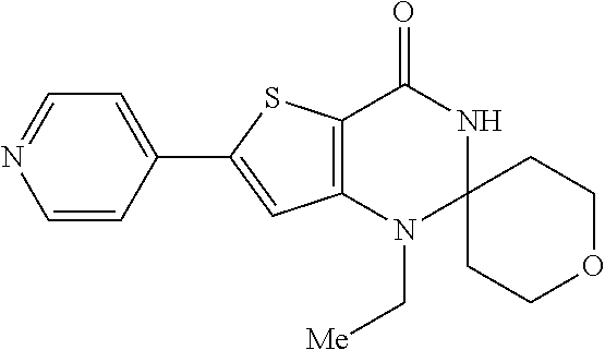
C12=C(N(C[Me])C3(NC1=O)CCOCC3)C=C(C1=CC=NC=C1)S2
